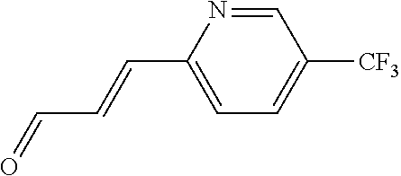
C1(C=CC=O)=CC=C([CF3])C=N1
